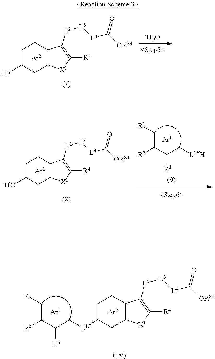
C1C(O)CC2C(C1)C([L2][L3][L4]C(=O)[OR8A])=C([R4])[X1]2.[Tf2O].C1C([TfO])CC2C(C1)C([L2][L3][L4]C(=O)[OR8A])=C([R4])[X1]2.C(C(C([R2])C[R1])[R3])[L1EH].C1C([L1E]CC(C([R2])C[R1])[R3])CC2C(C1)C([L2][L3][L4]C(=O)[OR8A])=C([R4])[X1]2
